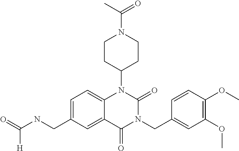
C1=C(CNC([H])=O)C=C2C(=C1)N(C1CCN(C(=O)C)CC1)C(=O)N(CC1=CC(OC)=C(OC)C=C1)C2=O
